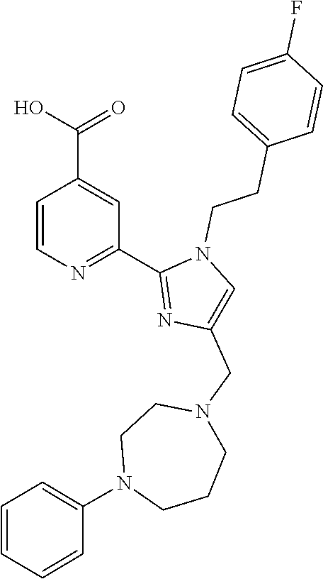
C1=CN=C(C2=NC(CN3CCN(C4=CC=CC=C4)CCC3)=CN2CCC2=CC=C(F)C=C2)C=C1C(O)=O
